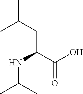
C(C(C(O)=O)NC(C)C)C(C)C
